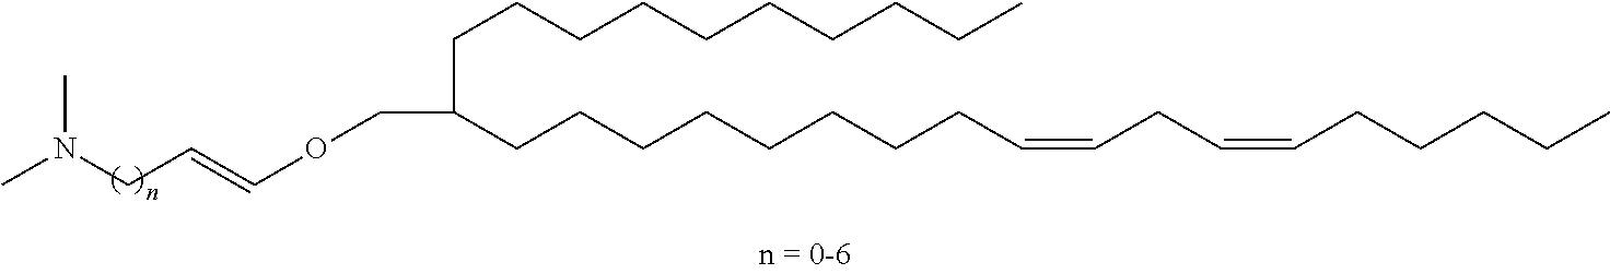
C(CCCCCCCCC)C(CCCCCCCCC=CCC=CCCCCC)COC=CCN(C)C
